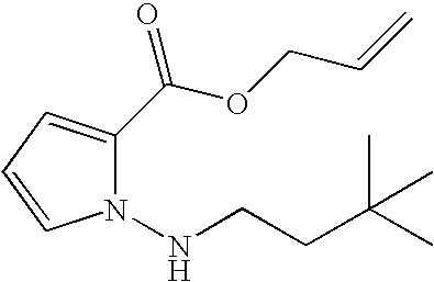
N1(NCCC(C)(C)C)C(C(OCC=C)=O)=CC=C1
